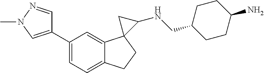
C1=C(C2=CN(C)N=C2)C=C2C(=C1)CCC21C(NCC2CCC(N)CC2)C1
